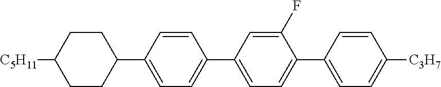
C1(C2=CC=C(C3=CC=C(C4=CC=C([C3H7])C=C4)C(F)=C3)C=C2)CCC([C5H11])CC1
